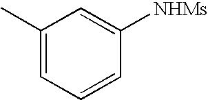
C1=CC([NHMs])=CC(C)=C1
